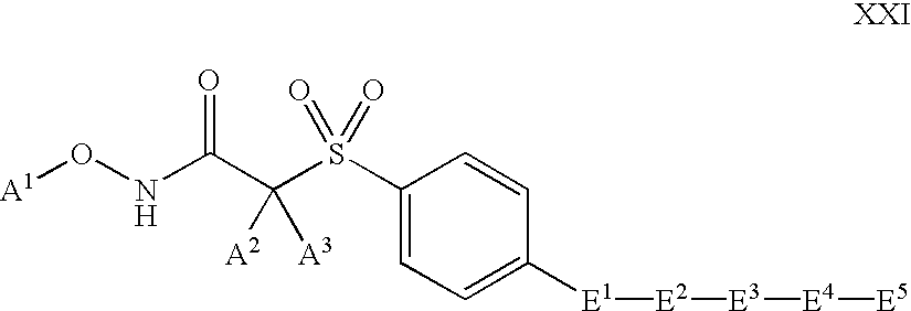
O([A1])NC(=O)C([A2])([A3])S(=O)(=O)C1=CC=C([E1][E2][E3][E4][E5])C=C1
